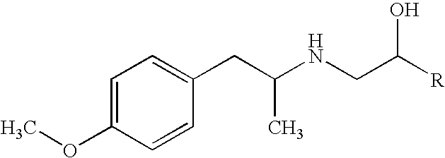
C1=C(OC)C=CC(CC(NCC([R])O)C)=C1
